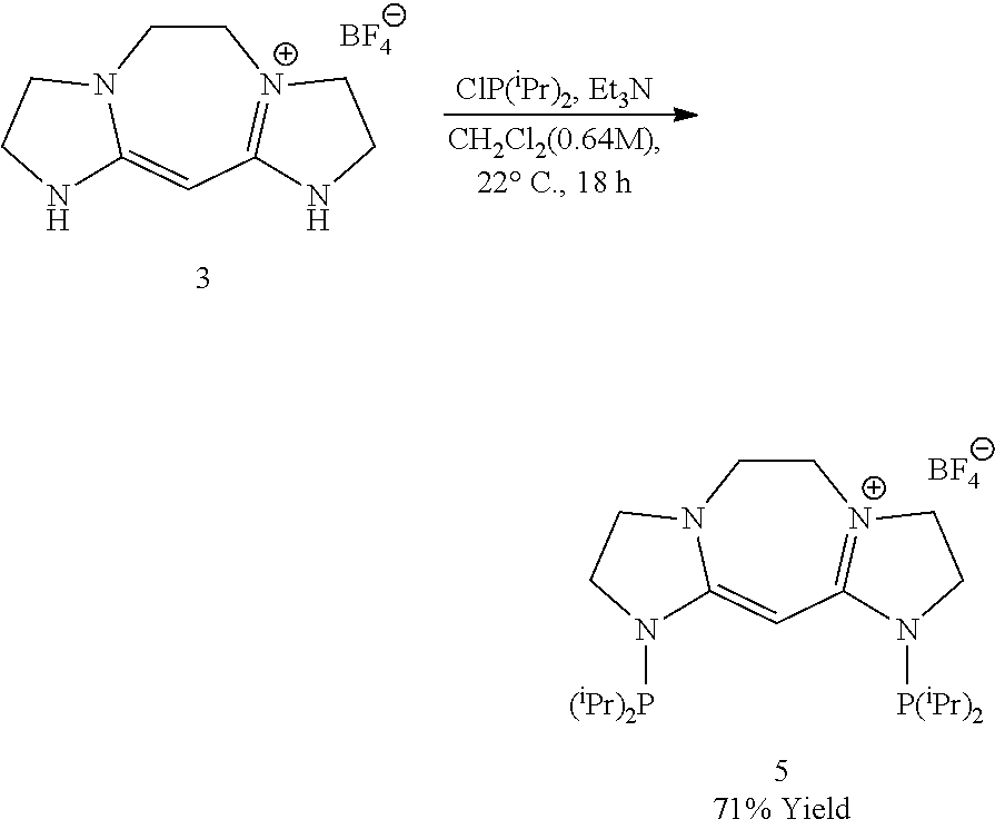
C1CN2C(=CC3=[N+]1CCN3[P(iPr)2])N([(iPr)2P])CC2.[BF4].C1CN2C(=CC3=[N+]1CCN3)NCC2.[BF4]
